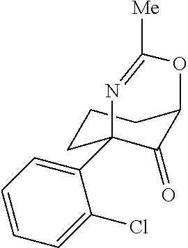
C1(C23CCCC(C2=O)OC([Me])=N3)=CC=CC=C1Cl
